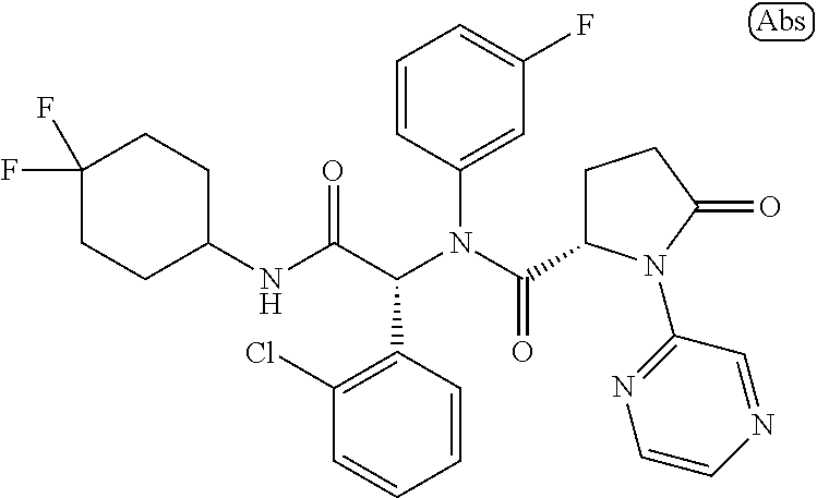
C1=CC(N(C(=O)C2CCC(=O)N2C2=NC=CN=C2)C(C(NC2CCC(F)(F)CC2)=O)C2=C(Cl)C=CC=C2)=CC(F)=C1
